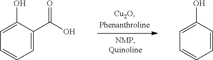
C1=C(C(O)=O)C(O)=CC=C1.C1=CC(O)=CC=C1
